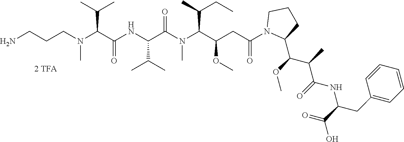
C(CCN(C(C(NC(C(N(C(C(CC(N1C(C(OC)C(C)C(=O)NC(C(=O)O)CC2=CC=CC=C2)CCC1)=O)OC)C(C)CC)C)=O)C(C)C)=O)C(C)C)C)N
